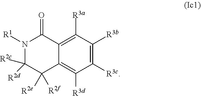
N1([R1])C([R2d])([R2c])C([R2e])([R2f])C2=C([R3d])C([R3c])=C([R3b])C([R3a])=C2C1=O
